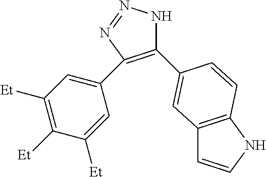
C1(C2=CC3=C(NC=C3)C=C2)=C(C2=CC([Et])=C([Et])C([Et])=C2)N=NN1
